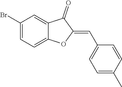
C1(Br)=CC=C2C(=C1)C(=O)C(=CC1=CC=C(C)C=C1)O2
